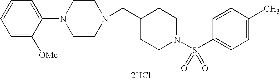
N1(CC2CCN(S(C3=CC=C(C)C=C3)(=O)=O)CC2)CCN(C2=CC=CC=C2[OMe])CC1.[2HCl]
